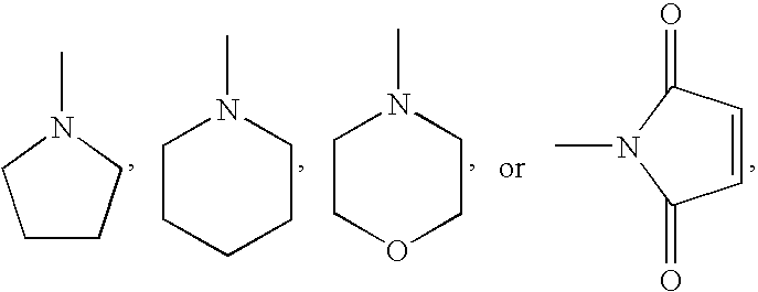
C1=CC(=O)N(C)C1=O.C1COCCN1C.C1CCCCN1C.C1CCN(C)C1
